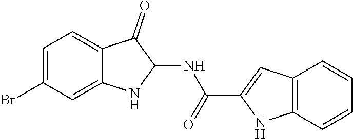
C1=C(Br)C=C2C(=C1)C(=O)C(NC(=O)C1=CC3=C(N1)C=CC=C3)N2
